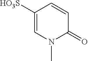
C1([HO3S])=CN(C)C(=O)C=C1
